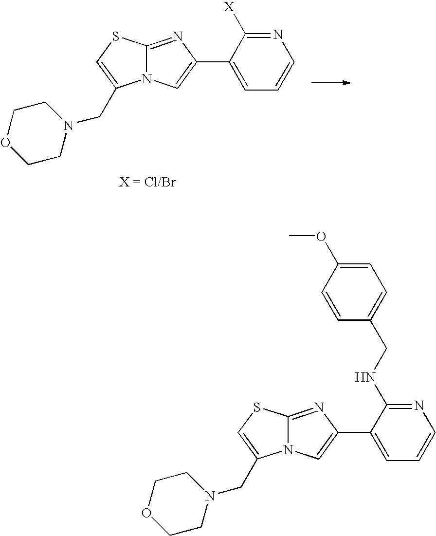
C12=NC(C3=CC=CN=C3[X])=CN1C(CN1CCOCC1)=CS2.C12=NC(C3=CC=CN=C3NCC3=CC=C(OC)C=C3)=CN1C(CN1CCOCC1)=CS2
